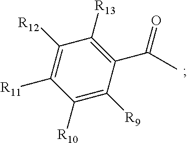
C1([R10])=C([R9])C(C(=O)C)=C([R13])C([R12])=C1[R11]
